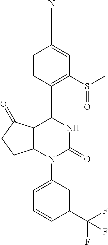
C1=CC(C2C3=C(N(C4=CC=CC(C(F)(F)F)=C4)C(=O)N2)CCC3=O)=C(S(C)=O)C=C1C#N
